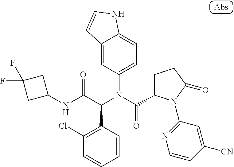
C1(NC(C(N(C(=O)C2CCC(=O)N2C2=NC=CC([CN])=C2)C2=CC=C3C(=C2)C=CN3)C2=C(Cl)C=CC=C2)=O)CC(F)(F)C1
